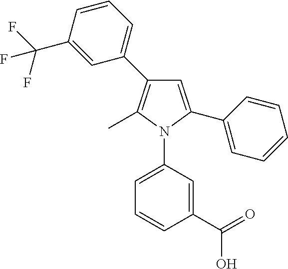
C1=CC(C(F)(F)F)=CC(C2=C(C)N(C3=CC=CC(C(=O)O)=C3)C(C3=CC=CC=C3)=C2)=C1
